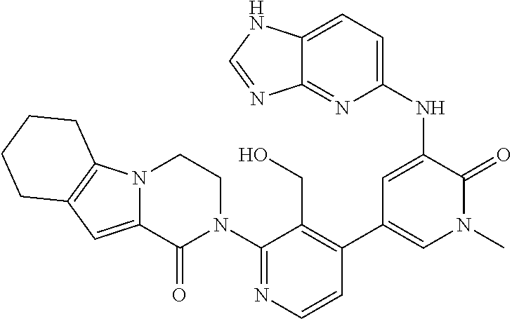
C1(N2CCN3C(=CC4=C3CCCC4)C2=O)=NC=CC(C2=CN(C)C(=O)C(NC3=CC=C4C(=N3)N=CN4)=C2)=C1CO
